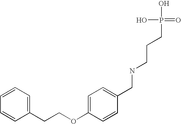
C1(CCOC2=CC=C(CNCCCP(O)(O)=O)C=C2)=CC=CC=C1
